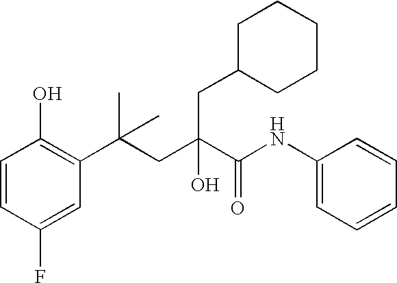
C1=CC(F)=CC(C(CC(C(NC2=CC=CC=C2)=O)(O)CC2CCCCC2)(C)C)=C1O
